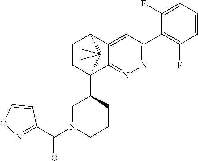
C1(F)=CC=CC(F)=C1C1=NN=C2C(=C1)C1CCC2(C2CN(C(=O)C3=NOC=C3)CCC2)C1(C)C
